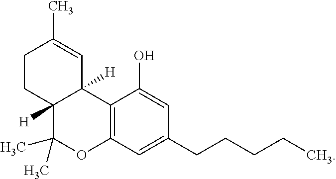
C1CC2([H])C([H])(C=C1C)C1=C(OC2(C)C)C=C(CCCCC)C=C1O
